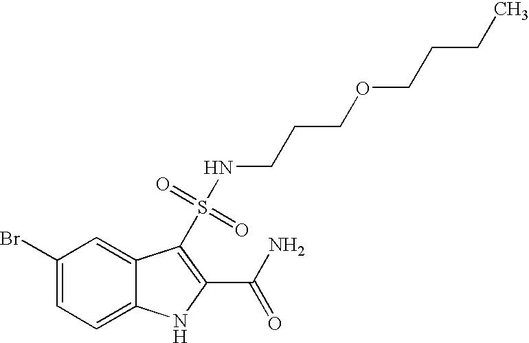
C1(Br)=CC=C2C(=C1)C(S(NCCCOCCCC)(=O)=O)=C(C(N)=O)N2
